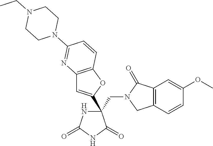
C(C1(C2=CC3=C(O2)C=CC(N2CCN(CC)CC2)=N3)NC(=O)NC1=O)N1CC2=C(C1=O)C=C(OC)C=C2
